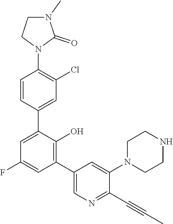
C1N(C)C(=O)N(C2=C(Cl)C=C(C3=CC(F)=CC(C4=CN=C(C#CC)C(N5CCNCC5)=C4)=C3O)C=C2)C1
